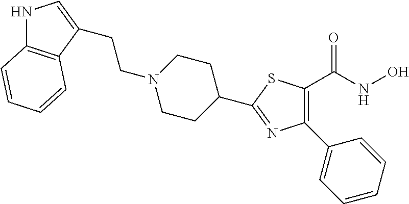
C1(C2=CC=CC=C2)=C(C(NO)=O)SC(C2CCN(CCC3=CNC4=C3C=CC=C4)CC2)=N1
